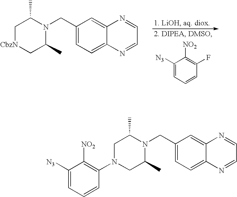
C1[CbzN]CC(C)N(CC2=CC=C3C(=C2)N=CC=N3)C1C.C1([N3])=CC=CC(F)=C1[NO2].C1N(C2=C([NO2])C([N3])=CC=C2)CC(C)N(CC2=CC=C3C(=C2)N=CC=N3)C1C
